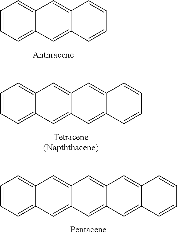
C1=CC=C2C(=C1)C=C1C(=C2)C=CC=C1.C1=CC=C2C(=C1)C=C1C(=C2)C=C2C(=C1)C=CC=C2.C1=CC=C2C(=C1)C=C1C(=C2)C=C2C(=C1)C=C1C(=C2)C=CC=C1
